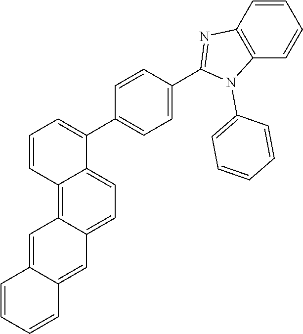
C1(N2C(C3=CC=C(C4=CC=CC5=C6C(=CC=C54)C=C4C=CC=CC4=C6)C=C3)=NC3=C2C=CC=C3)=CC=CC=C1
